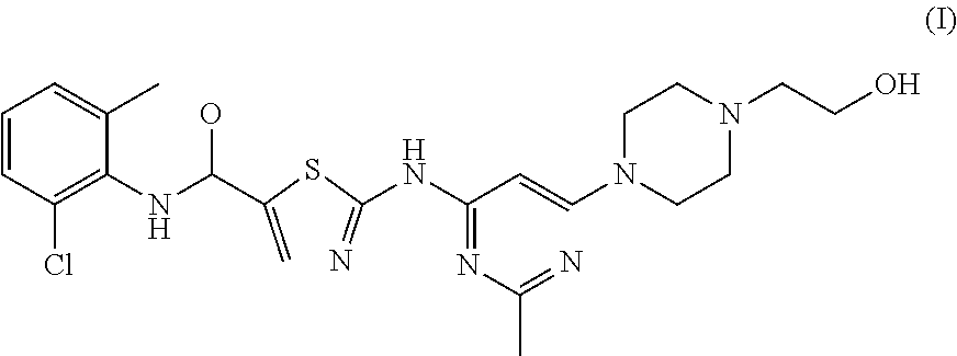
C1=CC(Cl)=C(NC(O)C(=C)SC(=N)NC(=NC(=N)C)C=CN2CCN(CCO)CC2)C(C)=C1
